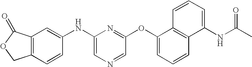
C12=C(C=CC(NC3=CN=CC(OC4=CC=CC5=C4C=CC=C5NC(=O)C)=N3)=C1)COC2=O
